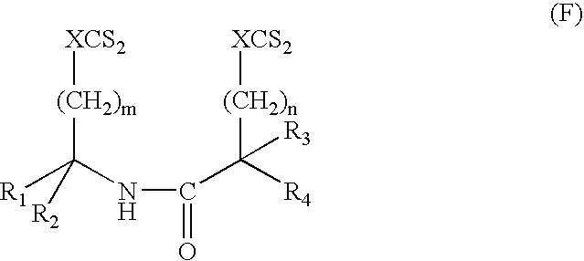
N(C(=O)C([(CH2)n][XCS2])([R4])[R3])C([R1])([(CH2)m][XCS2])[R2]
